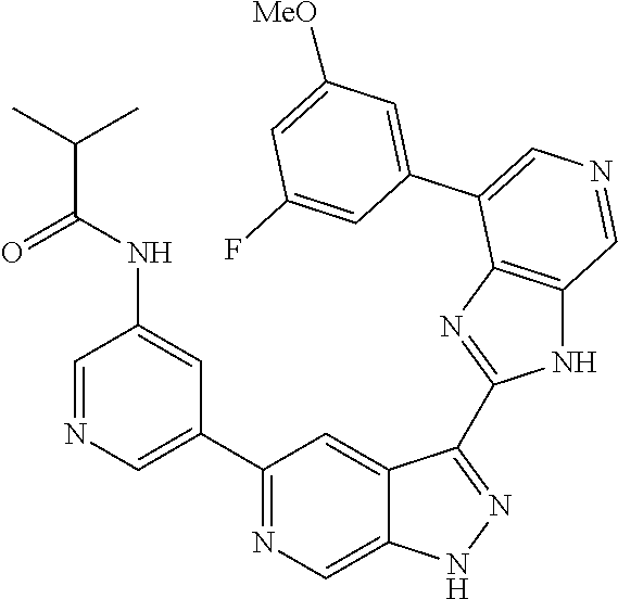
C1(C2=CN=CC(NC(C(C)C)=O)=C2)=NC=C2C(=C1)C(C1=NC3=C(N1)C=NC=C3C1=CC([MeO])=CC(F)=C1)=NN2
